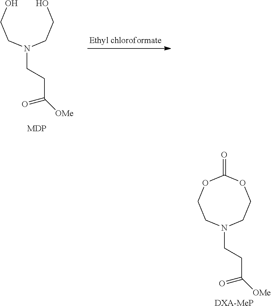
N(CCC([OMe])=O)(CCO)CCO.N1(CCC([OMe])=O)CCOC(=O)OCC1.[DXA-MeP]
